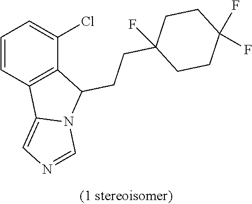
C1=CC2=C(C(Cl)=C1)C(CCC1(F)CCC(F)(F)CC1)N1C2=CN=C1
